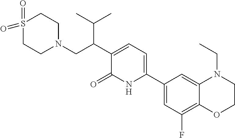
S1(=O)(=O)CCN(CC(C2=CC=C(C3=CC(F)=C4C(=C3)N(CC)CCO4)NC2=O)C(C)C)CC1
